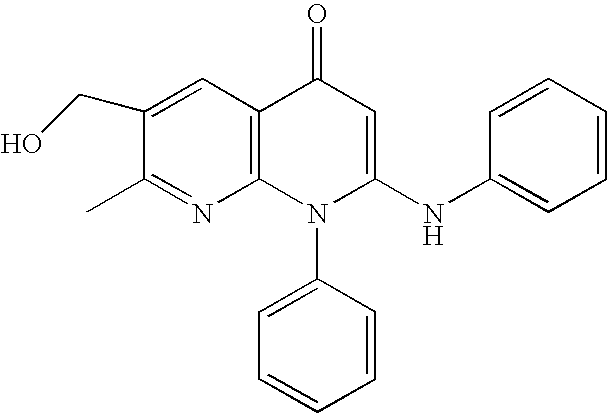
C1(C)=NC2=C(C=C1CO)C(=O)C=C(NC1=CC=CC=C1)N2C1=CC=CC=C1
